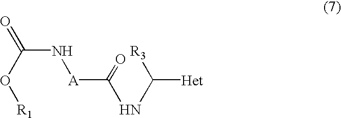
[R1]OC(N[A]C(=O)NC([Het])[R3])=O
